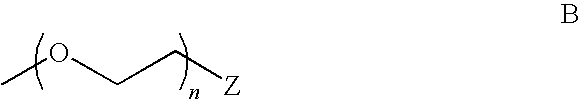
COCC[Z]
